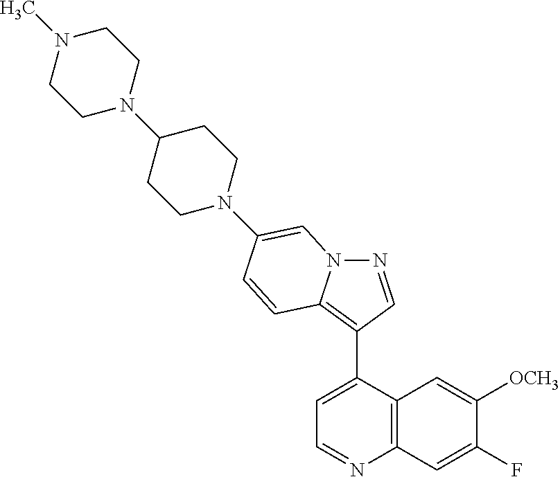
N1=CC(C2=CC=NC3=C2C=C([OCH3])C(F)=C3)=C2N1C=C(N1CCC(N3CCN(C)CC3)CC1)C=C2
